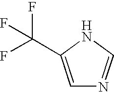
C1=C(C(F)(F)F)NC=N1
